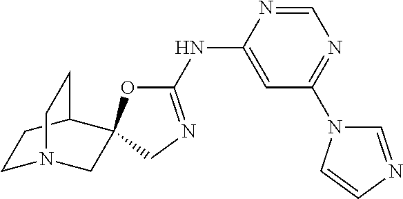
C1(NC2=CC(N3C=NC=C3)=NC=N2)=NCC2(O1)CN1CCC2CC1
